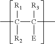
[R1]C([R2])(C(C)([R3])[E])C
